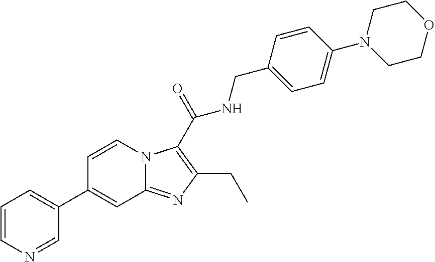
C1=CN2C(=NC(CC)=C2C(NCC2=CC=C(N3CCOCC3)C=C2)=O)C=C1C1=CC=CN=C1
